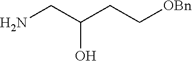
C(C(CC[OBn])O)N
